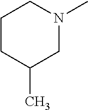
N1(C)CC(C)CCC1
